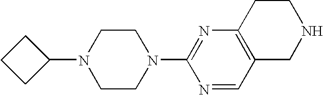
N1(C2=NC3=C(C=N2)CNCC3)CCN(C2CCC2)CC1
